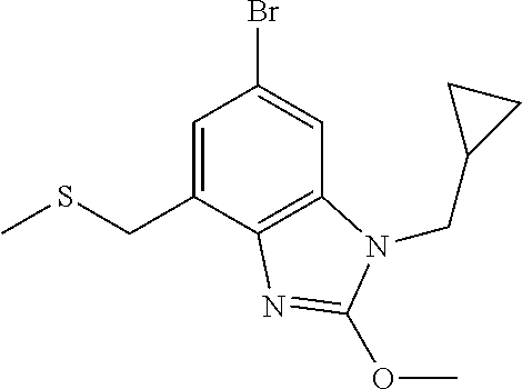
C1=C(CSC)C2=C(C=C1Br)N(CC1CC1)C(OC)=N2
